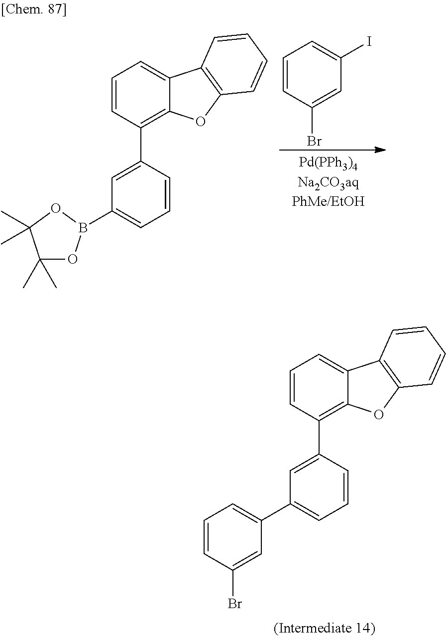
C1=CC(C2=CC(C3=CC=CC(Br)=C3)=CC=C2)=C2C(=C1)C1=C(O2)C=CC=C1.C1=CC(Br)=CC(I)=C1.C1=CC(C2=CC(B3OC(C)(C)C(C)(C)O3)=CC=C2)=C2C(=C1)C1=C(O2)C=CC=C1
